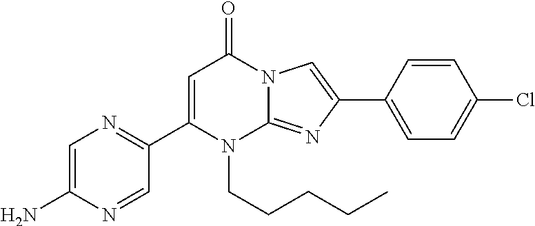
C1(C2=NC=C(N)N=C2)=CC(=O)N2C(=NC(C3=CC=C(Cl)C=C3)=C2)N1CCCCC
